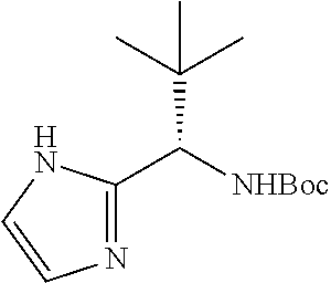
C([NHBoc])(C(C)(C)C)C1=NC=CN1
